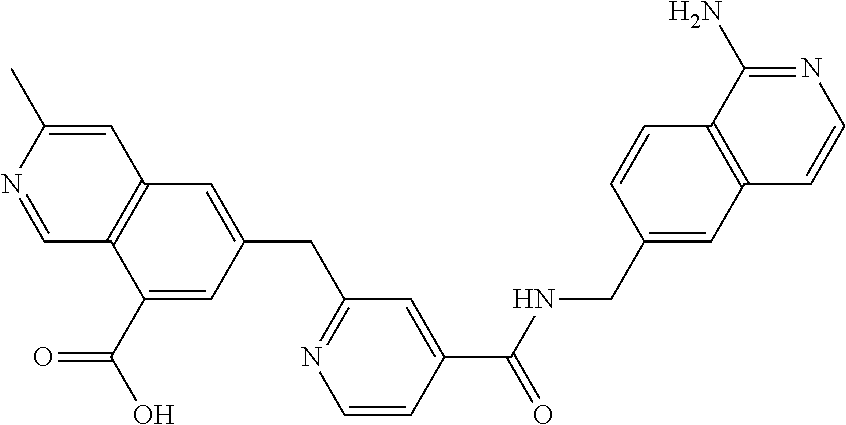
C1=C(C)N=CC2=C1C=C(CC1=NC=CC(C(NCC3=CC4=C(C=C3)C(N)=NC=C4)=O)=C1)C=C2C(O)=O
